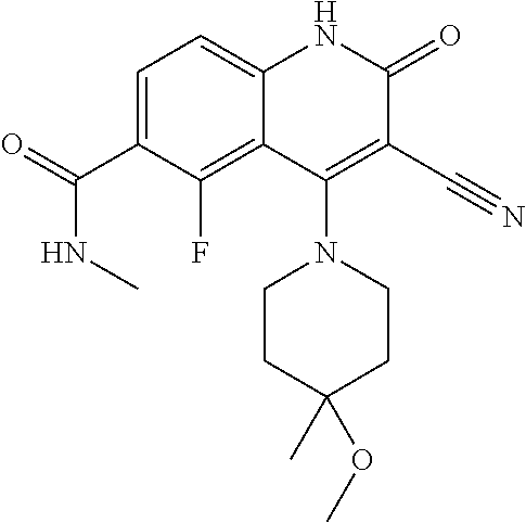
C1=C(C(=O)NC)C(F)=C2C(=C1)NC(=O)C(C#N)=C2N1CCC(C)(OC)CC1
